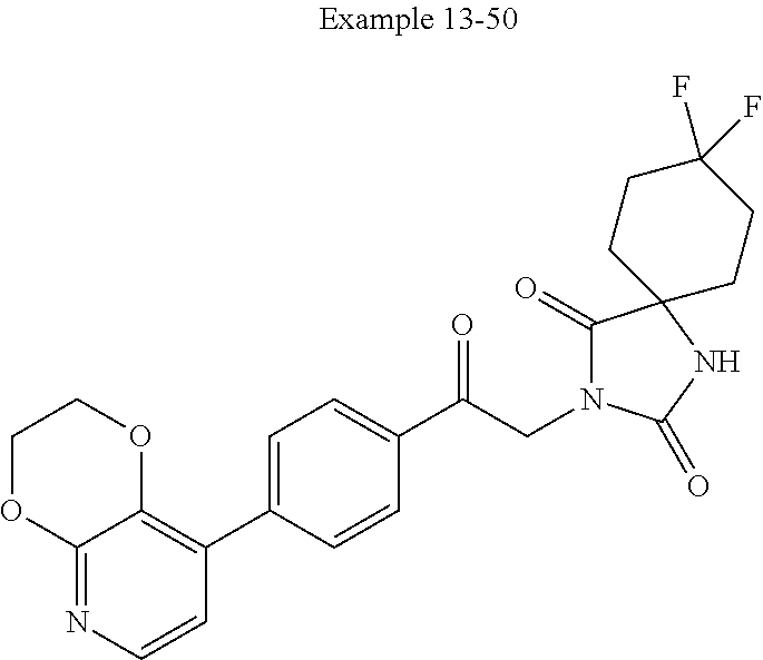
C12=NC=CC(C3=CC=C(C(CN4C(=O)C5(NC4=O)CCC(F)(F)CC5)=O)C=C3)=C1OCCO2
